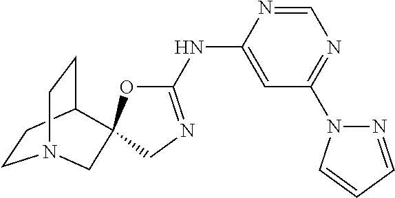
C1=NC(NC2=NCC3(O2)C2CCN(CC2)C3)=CC(N2N=CC=C2)=N1
